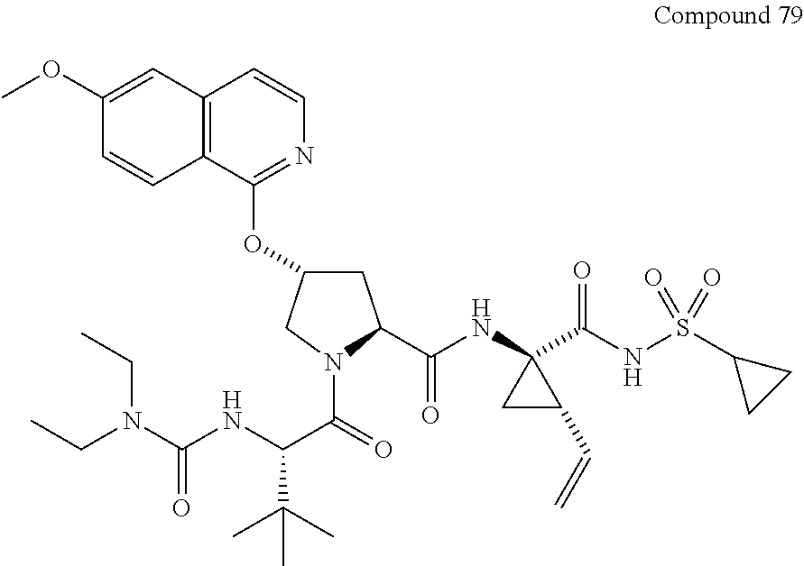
C1C(OC2=NC=CC3=C2C=CC(OC)=C3)CN(C(=O)C(NC(=O)N(CC)CC)C(C)(C)C)C1C(NC1(C(NS(=O)(=O)C2CC2)=O)CC1C=C)=O
